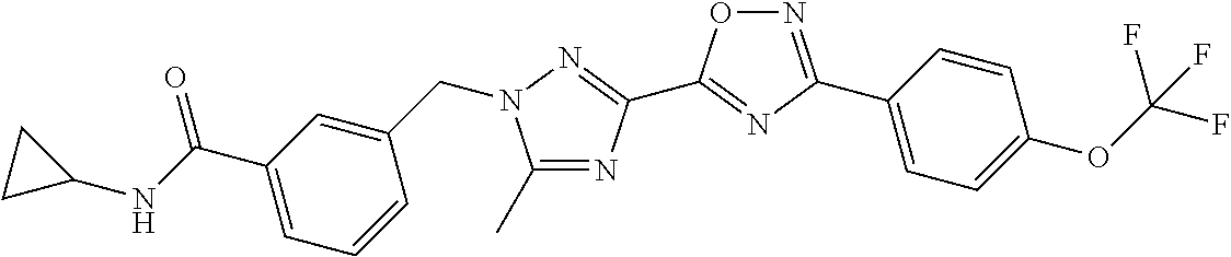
C1(C)=NC(C2=NC(C3=CC=C(OC(F)(F)F)C=C3)=NO2)=NN1CC1=CC(C(NC2CC2)=O)=CC=C1
